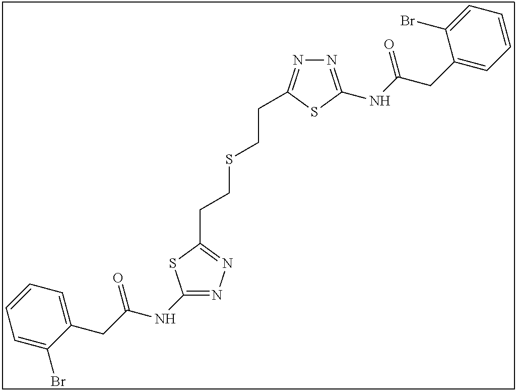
N1=C(NC(CC2=CC=CC=C2Br)=O)SC(CCSCCC2=NN=C(NC(CC3=CC=CC=C3Br)=O)S2)=N1
